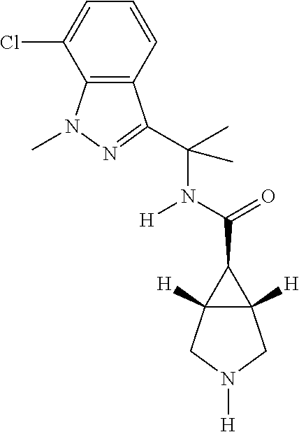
C12([H])C([H])(CN([H])C1)C2C(=O)N([H])C(C)(C)C1=NN(C)C2=C1C=CC=C2Cl
